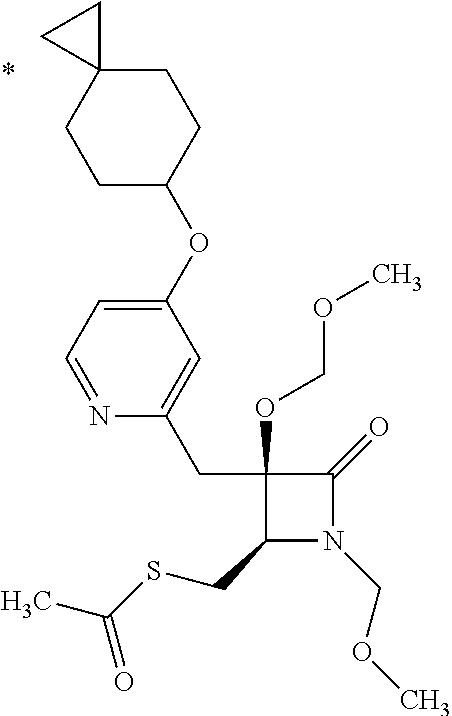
C1(CC2=CC(OC3CCC4(CC3)CC4)=CC=N2)(OCOC)C(CSC(C)=O)N(COC)C1=O
